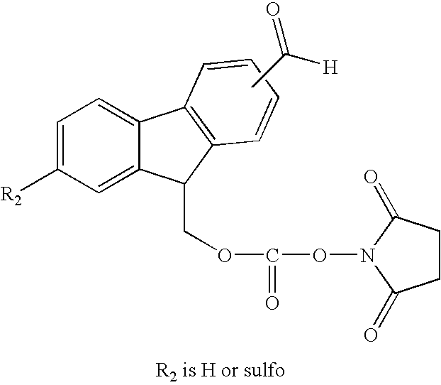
CC([H])=O.C1=C([R2])C=C2C(=C1)C1=C(C2COC(=O)ON2C(=O)CCC2=O)C=CC=C1
